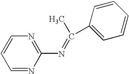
C1=CC=NC(N=C(C)C2=CC=CC=C2)=N1
